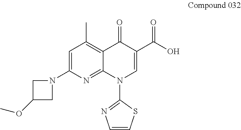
C12=C(C)C=C(N3CC(OC)C3)N=C1N(C1=NC=CS1)C=C(C(=O)O)C2=O
